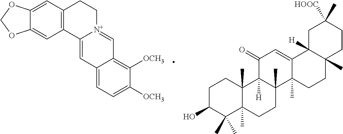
C12=C(CC[N+]3=CC4=C([OCH3])C([OCH3])=CC=C4C=C13)C=C1C(=C2)OCO1.C1C(O)C(C)(C)C2(C)C(C)(C1)C1([H])C(C)(CC2)C2(C)C(=CC1=O)C1([H])C(C)(CC2)CCC(C)([HOOC])C1
